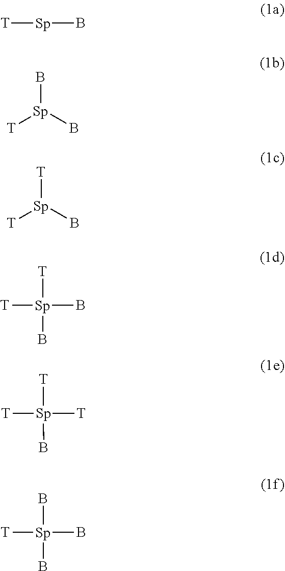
[T][Sp]B.B[Sp]([T])B.[T][Sp]([T])B.B[Sp]([T])(B)[T].B[Sp]([T])([T])[T].B[Sp](B)(B)[T]
